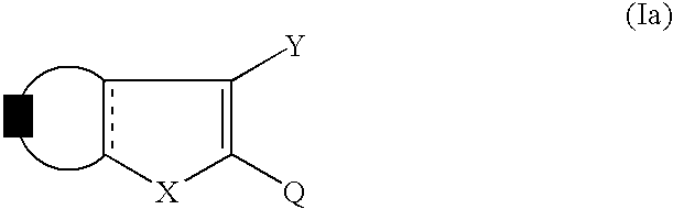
c1c[X]C([Q])=C1[Y]
